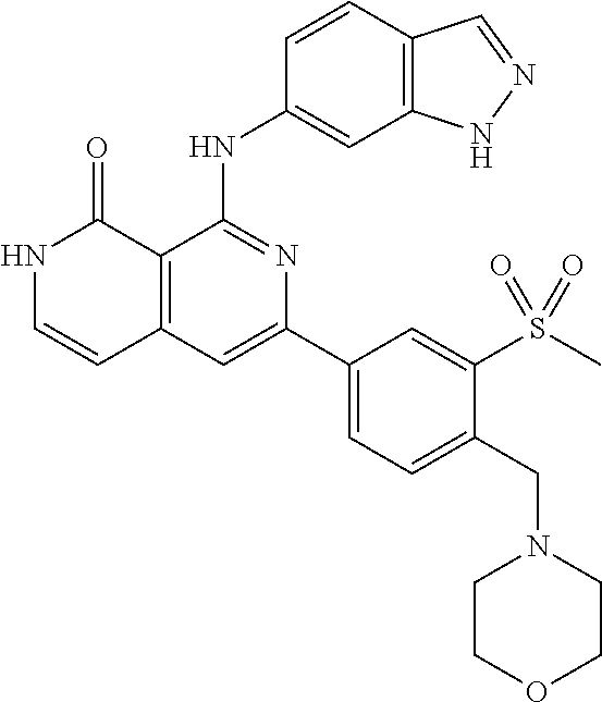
C1=CC(NC2=NC(C3=CC=C(CN4CCOCC4)C(S(C)(=O)=O)=C3)=CC3=C2C(=O)NC=C3)=CC2=C1C=NN2
